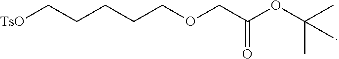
[TsO]CCCCCOCC(OC(C)(C)C)=O
